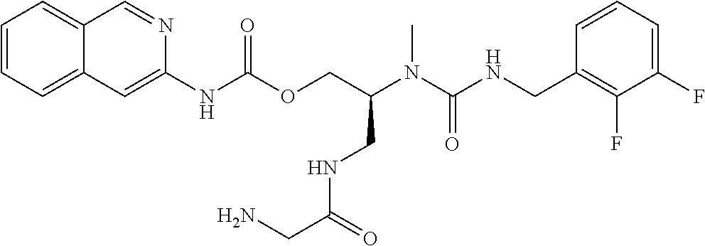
C1=CC(CNC(N(C(COC(NC2=CC3=CC=CC=C3C=N2)=O)CNC(=O)CN)C)=O)=C(F)C(F)=C1
